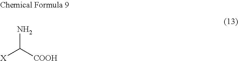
[X]C([COOH])N
